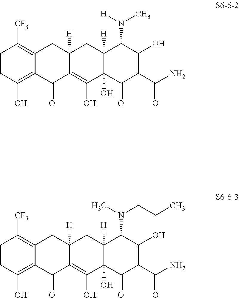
C1=CC(O)=C2C(=C1[CF3])CC1([H])C(=C(O)C3(O)C([H])(C1)C(N([H])C)C(O)=C(C(N)=O)C3=O)C2=O.C1=CC(O)=C2C(=C1[CF3])CC1([H])C(=C(O)C3(O)C([H])(C1)C(N(C)CCC)C(O)=C(C(N)=O)C3=O)C2=O
